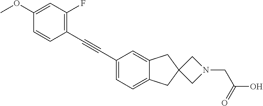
C1(C#CC2=C(F)C=C(OC)C=C2)=CC=C2C(=C1)CC1(C2)CN(CC(O)=O)C1
